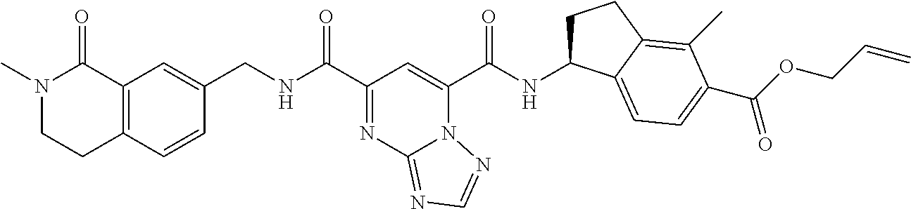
C12=C(C=CC(CNC(=O)C3=NC4=NC=NN4C(C(=O)NC4CCC5=C(C)C(C(=O)OCC=C)=CC=C45)=C3)=C1)CCN(C)C2=O
